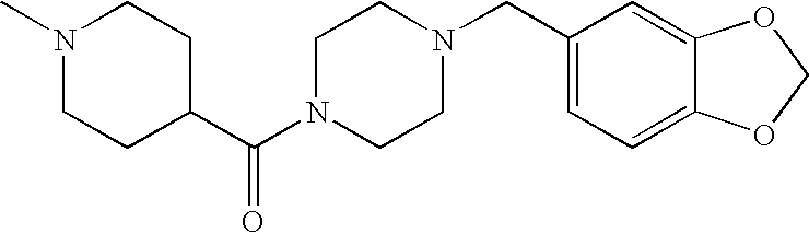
N1(C)CCC(C(N2CCN(CC3=CC=C4C(=C3)OCO4)CC2)=O)CC1
